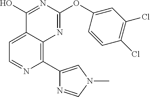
C1(C2=CN(C)C=N2)=C2C(=CC=N1)C(O)=NC(OC1=CC(Cl)=C(Cl)C=C1)=N2
